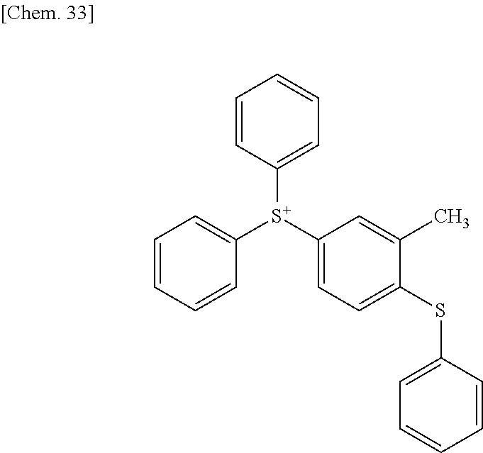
C1([S+](C2=CC=C(SC3=CC=CC=C3)C(C)=C2)C2=CC=CC=C2)=CC=CC=C1
